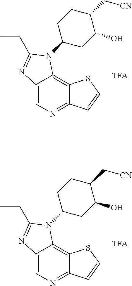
C12=CN=C3C(=C1N(C1CC(O)C(C[CN])CC1)C(CC)=N2)SC=C3.C12=CN=C3C(=C1N(C1CC(O)C(C[CN])CC1)C(CC)=N2)SC=C3
